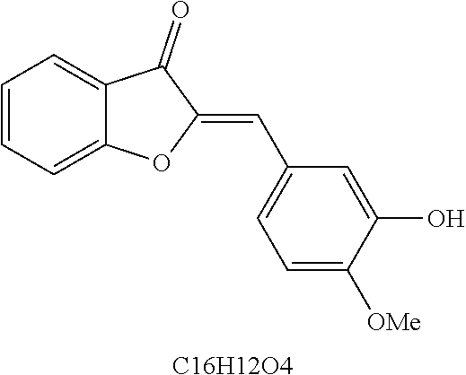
C1=CC=C2C(=C1)C(=O)C(=CC1=CC=C([OMe])C(O)=C1)O2.[C16H12O4]
